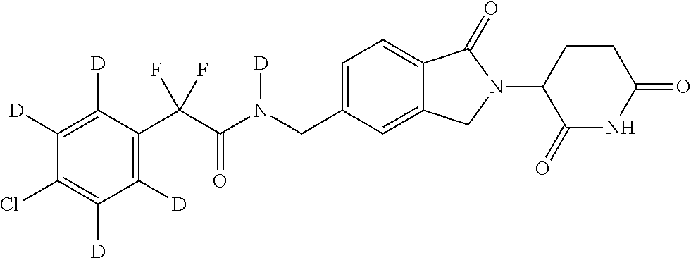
C1([D])=C([D])C(C(C(N(CC2=CC=C3C(=C2)CN(C2C(=O)NC(=O)CC2)C3=O)[D])=O)(F)F)=C([D])C([D])=C1Cl
